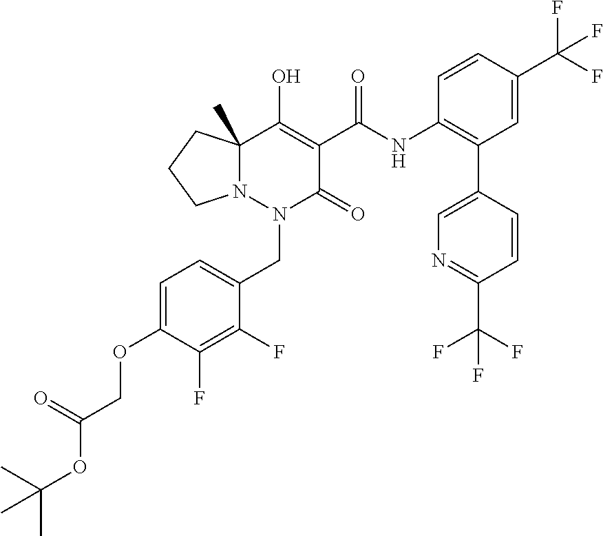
C1(NC(=O)C2=C(O)C3(C)N(N(CC4=CC=C(OCC(OC(C)(C)C)=O)C(F)=C4F)C2=O)CCC3)=C(C2=CN=C(C(F)(F)F)C=C2)C=C(C(F)(F)F)C=C1
